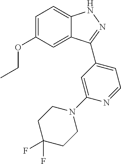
C1=C(OCC)C=C2C(=C1)NN=C2C1=CC=NC(N2CCC(F)(F)CC2)=C1
